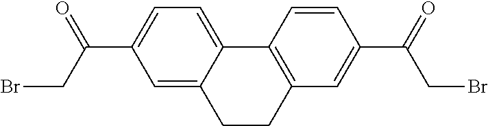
C1=C(C(CBr)=O)C=C2C(=C1)C1=C(C=C(C(=O)CBr)C=C1)CC2
